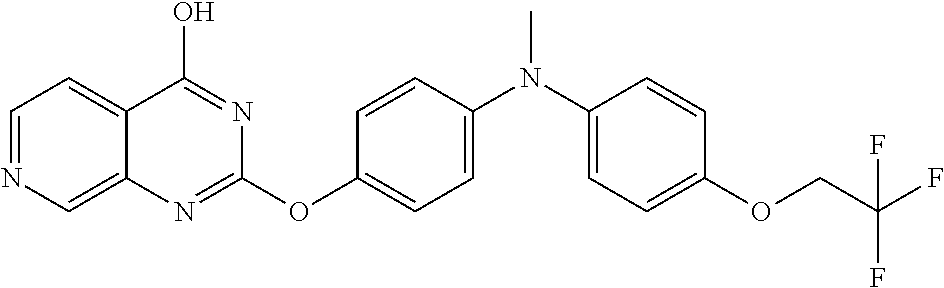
C1=NC=C2C(=C1)C(O)=NC(OC1=CC=C(N(C)C3=CC=C(OCC(F)(F)F)C=C3)C=C1)=N2
